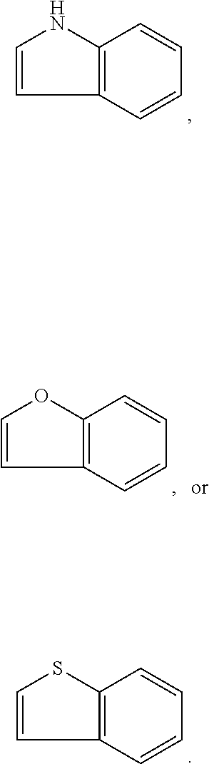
C1=CNC2=C1C=CC=C2.C1=COC2=C1C=CC=C2.C1=CSC2=C1C=CC=C2
